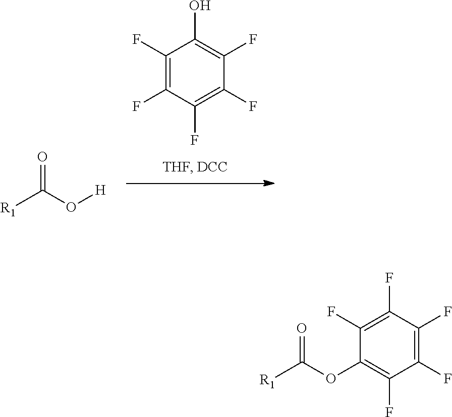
C1(F)=C(F)C(F)=C(F)C(F)=C1O.[H]OC([R1])=O.O(C([R1])=O)C1=C(F)C(F)=C(F)C(F)=C1F
